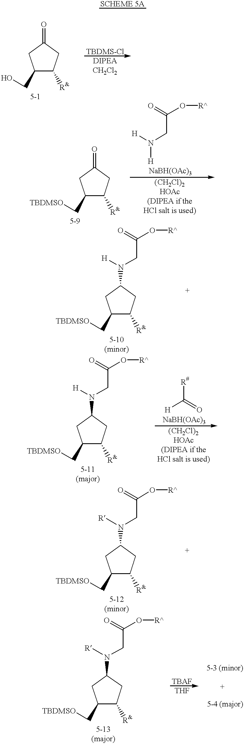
C1(CO)C([R&])CC(=O)C1.C1(C[TBDMSO])C([R&])CC(=O)C1.C(CN([H])[H])(=O)O[R^].C1(C[TBDMSO])C([R&])CC(N([H])CC(=O)O[R^])C1.C1(C[TBDMSO])C([R&])CC(N([H])CC(=O)O[R^])C1.[R#]C([H])=O.C1(C[TBDMSO])C([R&])CC(N([R])CC(=O)O[R^])C1.C1(C[TBDMSO])C([R&])CC(N([R])CC(=O)O[R^])C1
